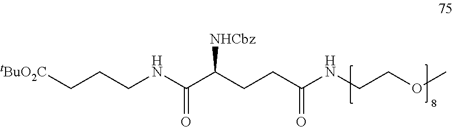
O=C(NCCOC)CCC(C(=O)NCCC[tBuO2C])[NHCbz]
